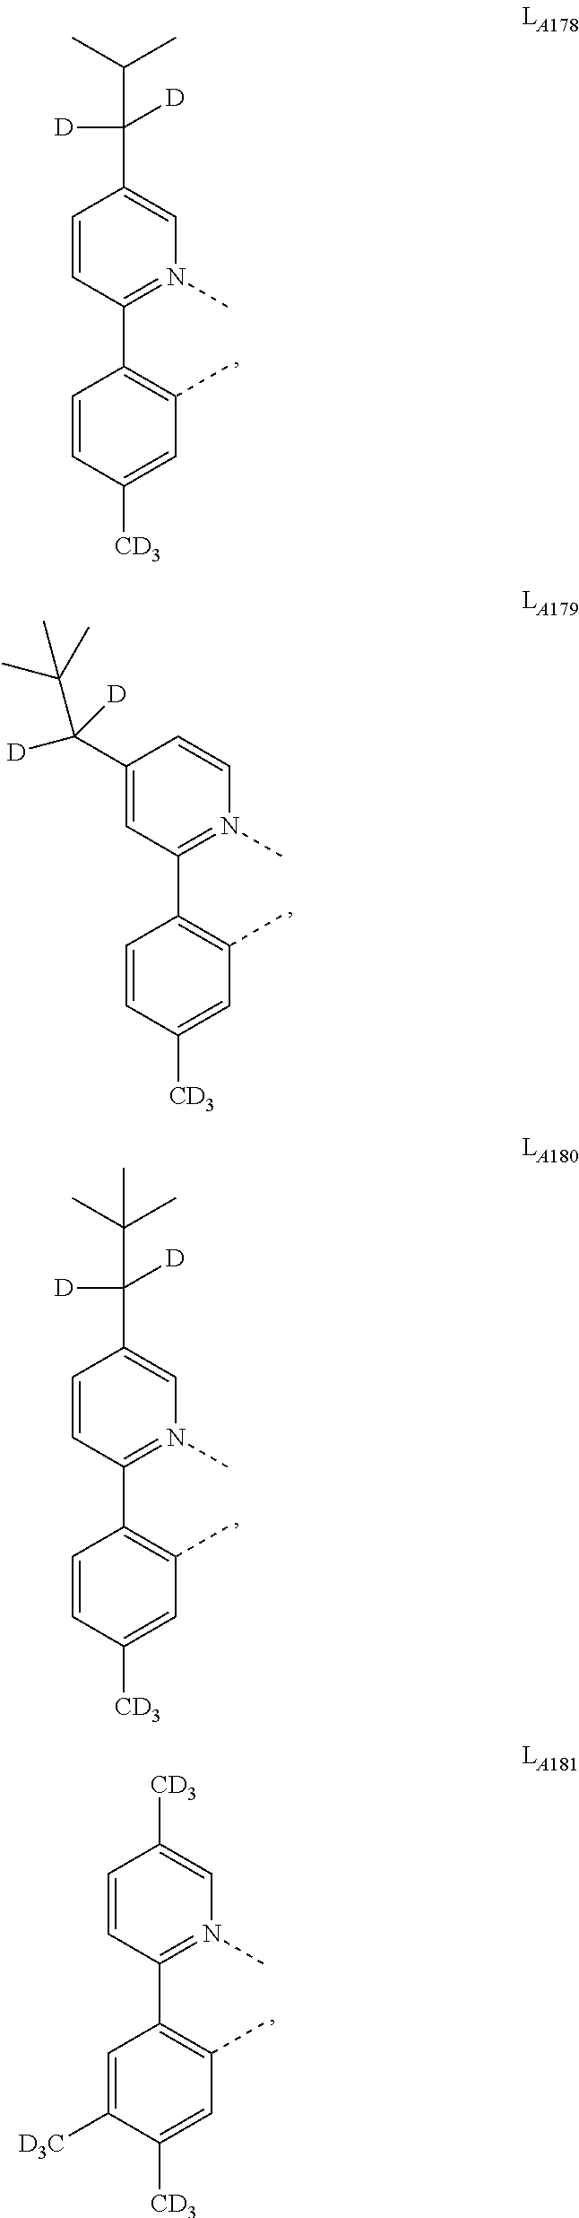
C1(C2=N(C)C=CC(C(C(C)(C)C)([D])[D])=C2)=C(C)C=C([CD3])C=C1.C1(C2=N(C)C=C(C(C(C)(C)C)([D])[D])C=C2)=C(C)C=C([CD3])C=C1.C1(C2=N(C)C=C([CD3])C=C2)=C(C)C=C([CD3])C([D3C])=C1.C1(C2=N(C)C=C(C(C(C)C)([D])[D])C=C2)=C(C)C=C([CD3])C=C1
